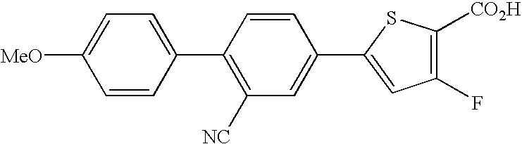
C1=CC(C2=C([NC])C=C(C3=CC(F)=C([CO2H])S3)C=C2)=CC=C1[MeO]
